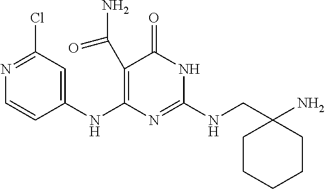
N1=C(Cl)C=C(NC2=C(C(=O)N)C(=O)NC(NCC3(N)CCCCC3)=N2)C=C1
